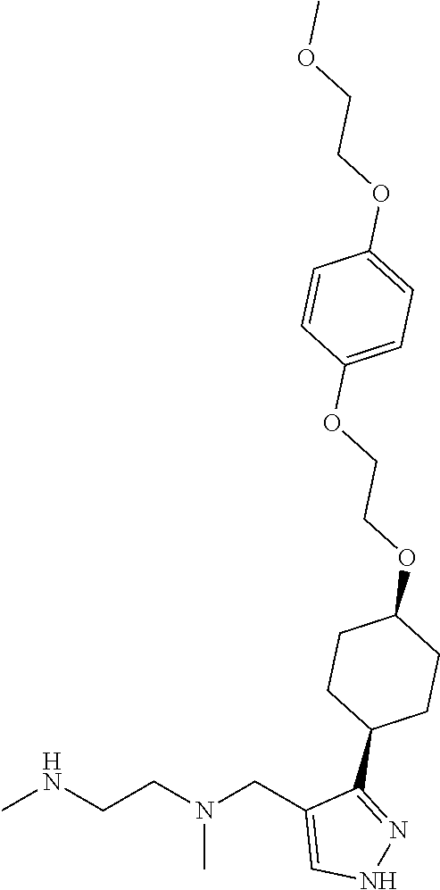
CNCCN(CC1=CNN=C1C1CCC(OCCOC2=CC=C(OCCOC)C=C2)CC1)C
